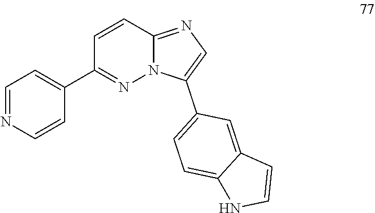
C1=NC=CC(C2=NN3C(=NC=C3C3=CC=C4C(=C3)C=CN4)C=C2)=C1
